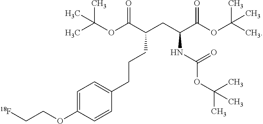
C1=C(OCC[18F])C=CC(CCCC(C(OC(C)(C)C)=O)CC(C(OC(C)(C)C)=O)NC(OC(C)(C)C)=O)=C1
